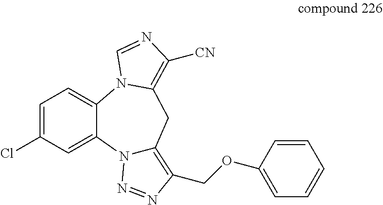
N12C(=C(COC3=CC=CC=C3)N=N1)CC1=C([CN])N=CN1C1=CC=C(Cl)C=C21
